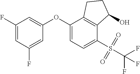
C1(F)=CC(F)=CC(OC2=CC=C(S(C(F)(F)F)(=O)=O)C3=C2CCC3O)=C1
